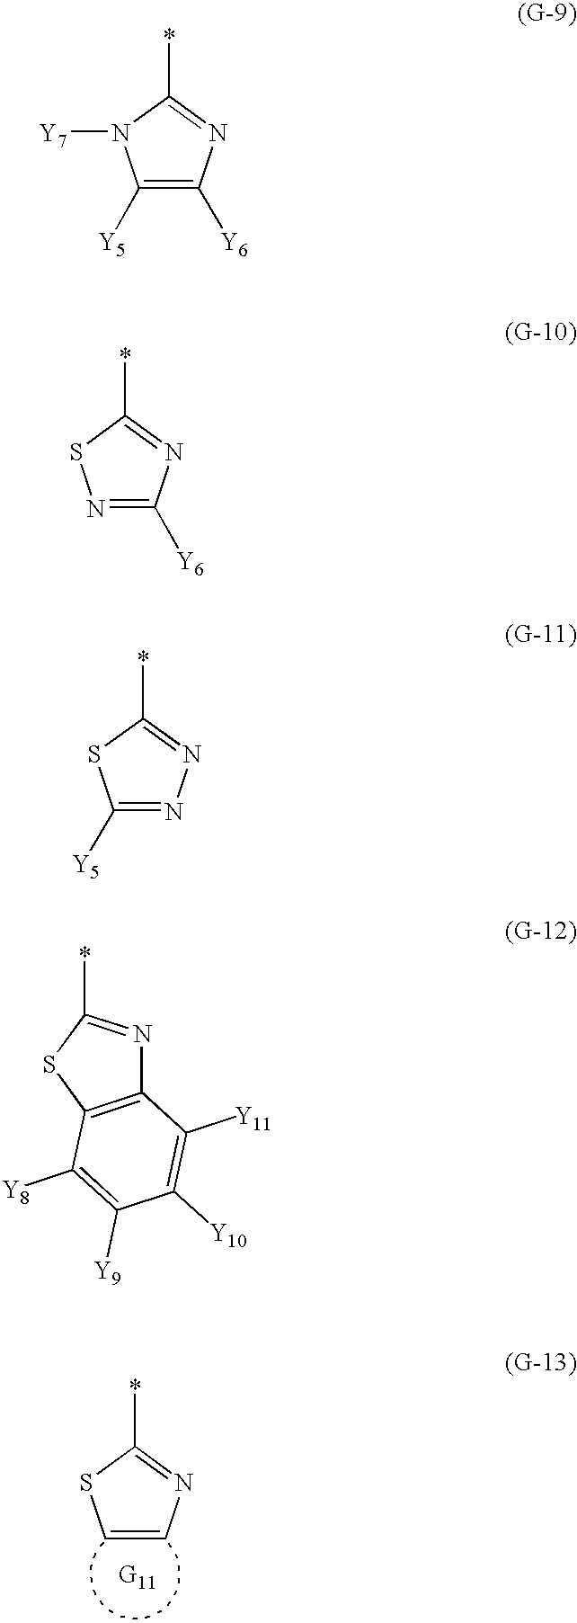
C1=CN=C(*)S1.*C1=NC([Y6])=C([Y5])N1[Y7].*C1=NC([Y6])=NS1.*C1=NN=C([Y5])S1.C12=C(SC(*)=N1)C([Y8])=C([Y9])C([Y10])=C2[Y11]
